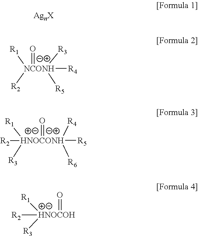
[NCONH]([R4])([R1])([R2])(=O)([R3])[R5].[HNOCONH]([R5])([R1])([R3])([R4])([R6])([R2])=O.[HNOCOH]([R1])([R3])([R2])=O
